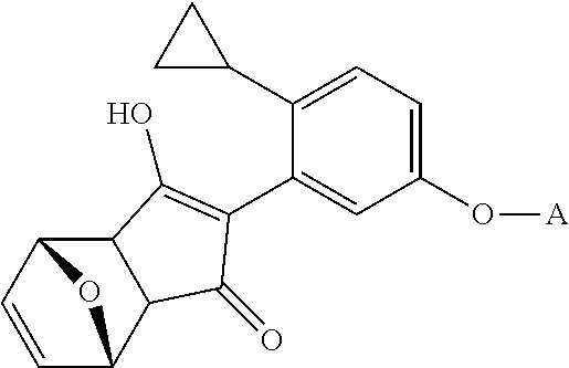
C1=CC2C3C(C1O2)C(O)=C(C1=CC(O[A])=CC=C1C1CC1)C3=O
